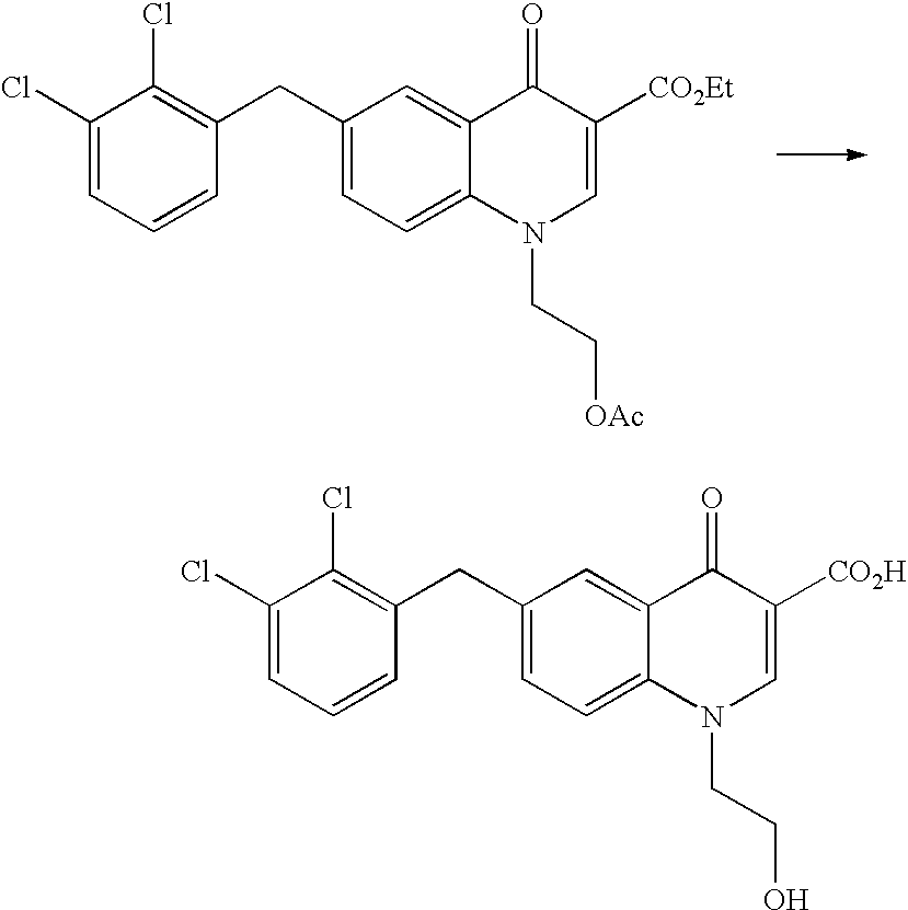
C1(Cl)=CC=CC(CC2=CC=C3C(=C2)C(=O)C([CO2Et])=CN3CC[OAc])=C1Cl.C1(Cl)=CC=CC(CC2=CC=C3C(=C2)C(=O)C([CO2H])=CN3CCO)=C1Cl
